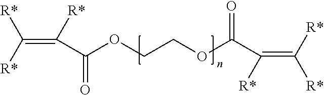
C(=C([R*])C(=O)OCCOC(C(=C([R*])[R*])[R*])=O)([R*])[R*]
